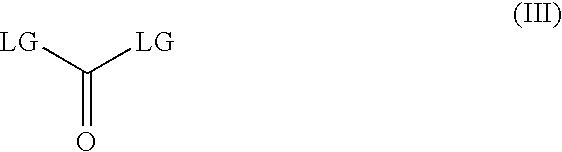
[LG]C([LG])=O
